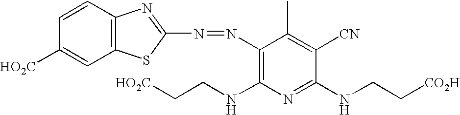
C12=C(C=CC([HO2C])=C1)N=C(N=NC1=C(NCC[HO2C])N=C(NCC[CO2H])C([CN])=C1C)S2
